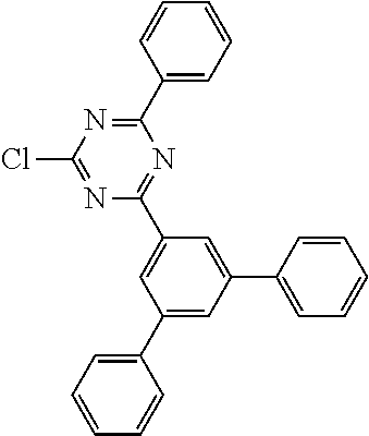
C1(C2=CC=CC=C2)=NC(Cl)=NC(C2=CC(C3=CC=CC=C3)=CC(C3=CC=CC=C3)=C2)=N1
